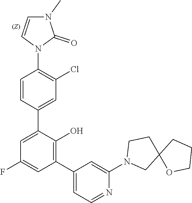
C1=CN(C2=C(Cl)C=C(C3=CC(F)=CC(C4=CC=NC(N5CC6(CC5)OCCC6)=C4)=C3O)C=C2)C(=O)N1C
